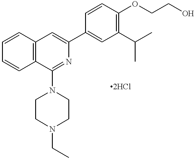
C1=CC2=C(C=C1)C=C(C1=CC(C(C)C)=C(OCCO)C=C1)N=C2N1CCN(CC)CC1
